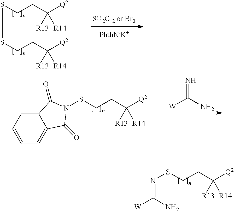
N(SCCC([Q2])([R13])[R14])=C(N)[W].S(CCC([Q2])([R13])[R14])SCCC([Q2])([R13])[R14].C12=CC=CC=C1C(=O)N(SCCC([Q2])([R13])[R14])C2=O.[W]C(N)=N
